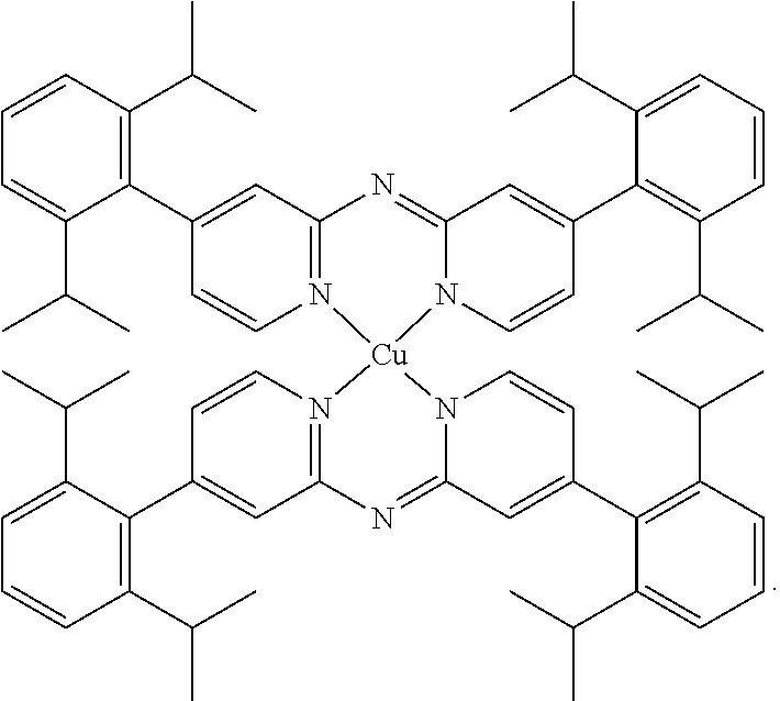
C1(C2=CC3=N(C=C2)[Cu]2(N4C(=N3)C=C(C3=C(C(C)C)C=CC=C3C(C)C)C=C4)N3=C(C=C(C4=C(C(C)C)C=CC=C4C(C)C)C=C3)N=C3N2C=CC(C2=C(C(C)C)C=CC=C2C(C)C)=C3)=C(C(C)C)C=CC=C1C(C)C
